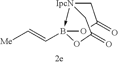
[IpcN]12->B(C=C[Me])(OC(=O)C1)OC(=O)C2
